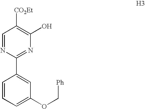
C1=NC(C2=CC(OC[Ph])=CC=C2)=NC(O)=C1[CO2Et]
